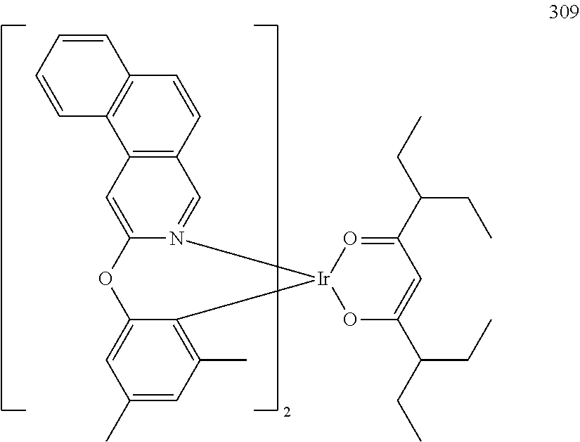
C12=C(C=CC3=C1C=CC=C3)C=N1C(=C2)OC2=CC(C)=CC(C)=C2[Ir]12OC(C(CC)CC)=CC(C(CC)CC)=O2
